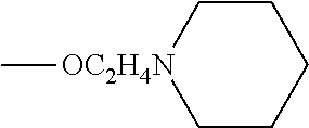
C1C[OC2H4N](C)CCC1
